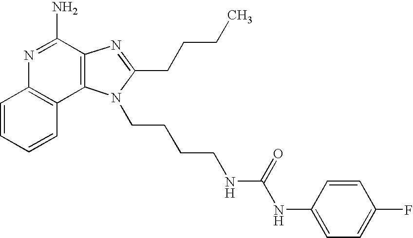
C1=CC=CC2=C1N=C(N)C1=C2N(CCCCNC(NC2=CC=C(F)C=C2)=O)C(CCCC)=N1
